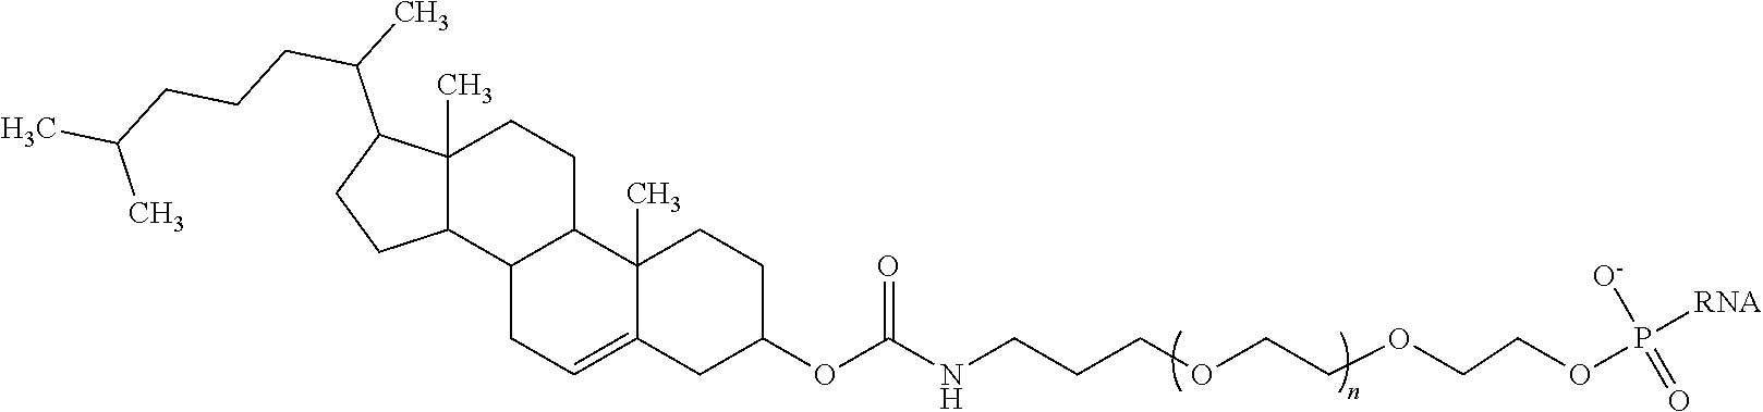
C12(C)C(C3C(CC1)C1(C)C(=CC3)CC(OC(NCCCOCCOCCOP([RNA])([O-])=O)=O)CC1)CCC2C(C)CCCC(C)C
